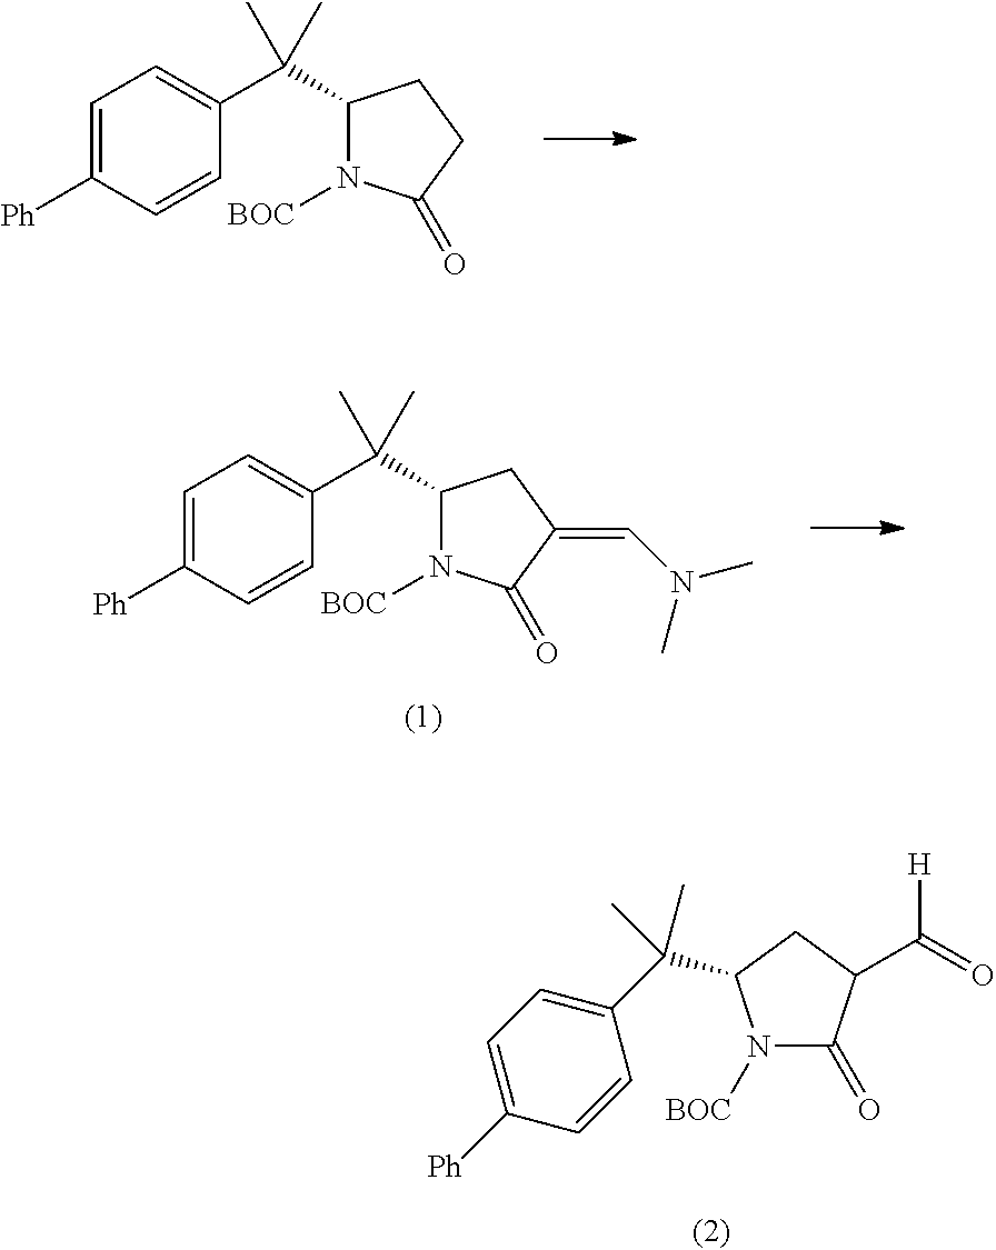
C1=C([Ph])C=CC(C(C2N([BOC])C(=O)CC2)(C)C)=C1.C1=C([Ph])C=CC(C(C2N([BOC])C(=O)C(=CN(C)C)C2)(C)C)=C1.N1([BOC])C(=O)C(C(=O)[H])CC1C(C1=CC=C([Ph])C=C1)(C)C
